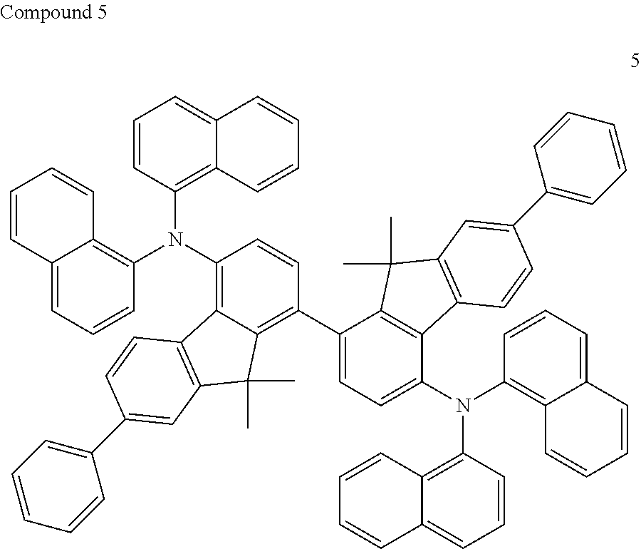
C12=CC=CC(N(C3=C4C(=C(C5=CC=C(N(C6=C7C(=CC=C6)C=CC=C7)C6=C7C(=CC=C6)C=CC=C7)C6=C5C(C)(C)C5=C6C=CC(C6=CC=CC=C6)=C5)C=C3)C(C)(C)C3=C4C=CC(C4=CC=CC=C4)=C3)C3=C4C(=CC=C3)C=CC=C4)=C1C=CC=C2
